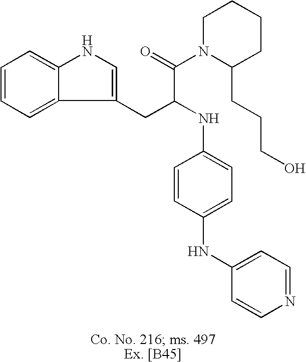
C1=CC=C2C(=C1)NC=C2CC(NC1=CC=C(NC2=CC=NC=C2)C=C1)C(=O)N1C(CCCO)CCCC1
